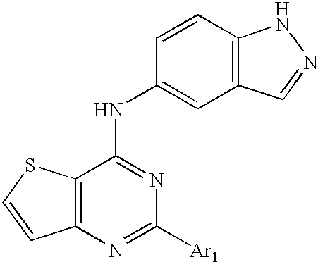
C12=C(N=C([Ar1])N=C1NC1=CC3=C(C=C1)NN=C3)C=CS2
